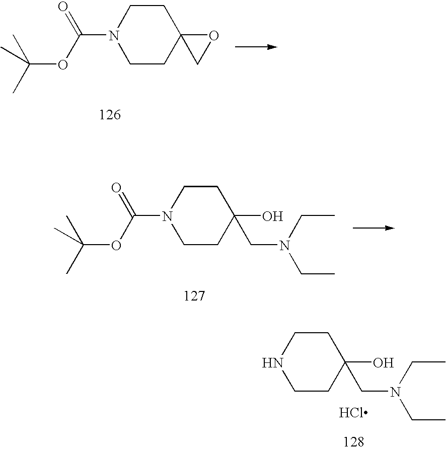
C(N1CCC2(CC1)CO2)(OC(C)(C)C)=O.C(N1CCC(O)(CN(CC)CC)CC1)(OC(C)(C)C)=O.N1CCC(O)(CN(CC)CC)CC1.Cl
